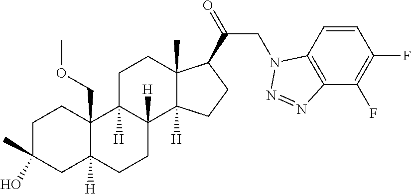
C1C(C)(O)CC2([H])C(COC)(C1)C1([H])C([H])(CC2)C2([H])C(C)(CC1)C(C(=O)CN1C3=C(C(F)=C(F)C=C3)N=N1)CC2
